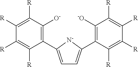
C1([R])=C([R])C([O-])=C(C2=CC=C(C3=C([-O])C([R])=C([R])C([R])=C3[R])[N-]2)C([R])=C1[R]
